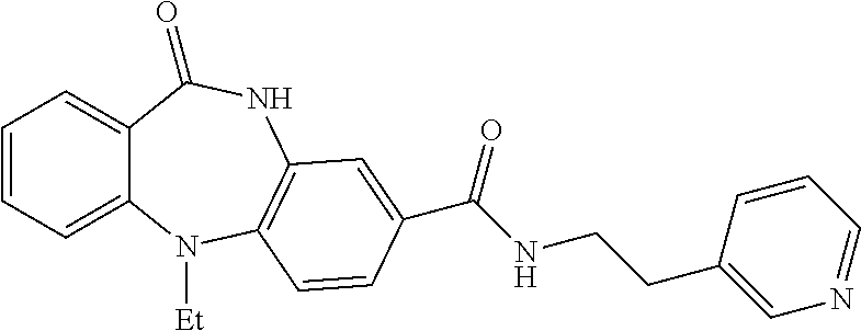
C1=CC=C2C(=C1)C(=O)NC1=C(N2[Et])C=CC(C(NCCC2=CN=CC=C2)=O)=C1
